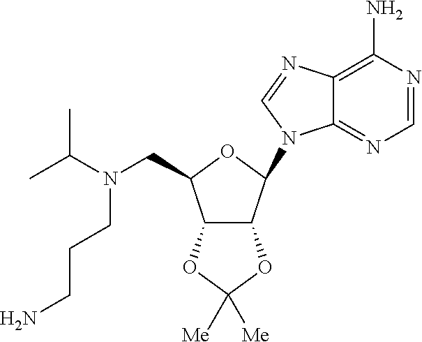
C1=NC(N)=C2C(=N1)N(C1C3C(C(CN(CCCN)C(C)C)O1)OC([Me])([Me])O3)C=N2
